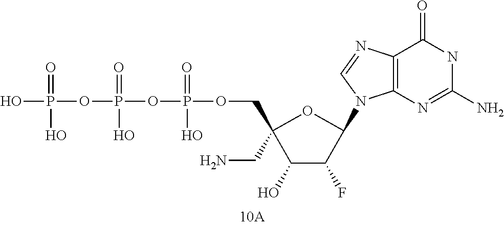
OP(OP(OP(OCC1(CN)C(O)C(F)C(N2C3=C(N=C2)C(=O)NC(N)=N3)O1)(=O)O)(=O)O)(=O)O
